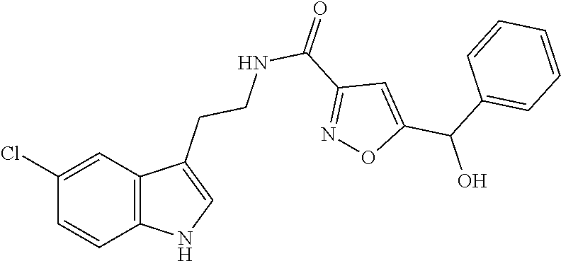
C12=C(C=C(Cl)C=C1)C(CCNC(=O)C1=NOC(C(O)C3=CC=CC=C3)=C1)=CN2
